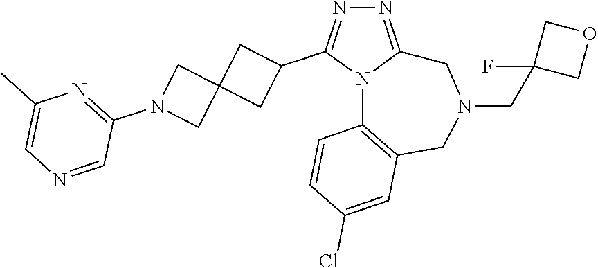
N1=C2N(C(C3CC4(C3)CN(C3=NC(C)=CN=C3)C4)=N1)C1=C(CN(CC3(F)COC3)C2)C=C(Cl)C=C1
